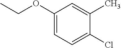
C(OC1=CC=C(Cl)C(C)=C1)C
